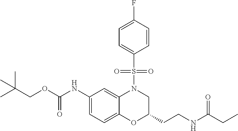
C1(NC(OCC(C)(C)C)=O)=CC=C2C(=C1)N(S(C1=CC=C(F)C=C1)(=O)=O)CC(CCNC(CC)=O)O2
